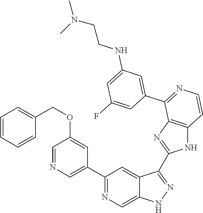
C1(C2=CN=CC(OCC3=CC=CC=C3)=C2)=NC=C2C(=C1)C(C1=NC3=C(N1)C=CN=C3C1=CC(NCCN(C)C)=CC(F)=C1)=NN2
